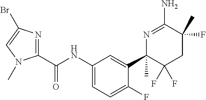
C1(C(NC2=CC=C(F)C(C3(C)C(F)(F)CC(C)(F)C(N)=N3)=C2)=O)=NC(Br)=CN1C
